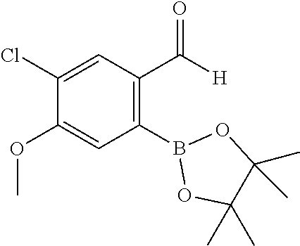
C1(Cl)=CC(C([H])=O)=C(B2OC(C)(C)C(C)(C)O2)C=C1OC
